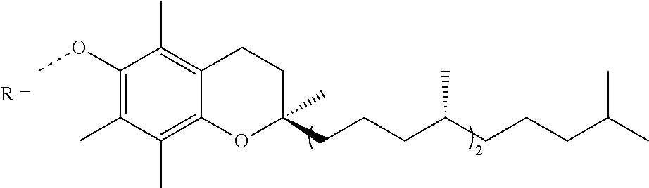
C1(OC)=C(C)C(C)=C2C(=C1C)CCC(CCCC(CCCC(C)C)C)(C)O2
